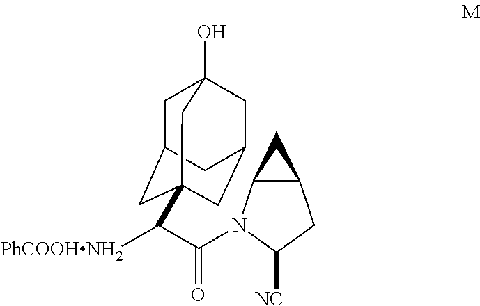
C1C2CC3(C([PhCOOHNH2])C(=O)N4C5C(CC4[NC])C5)CC(CC1(O)C3)C2
